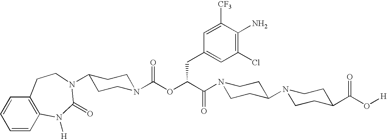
N1(C(C(OC(N2CCC(N3C(=O)N([H])C4=C(C=CC=C4)CC3)CC2)=O)CC2=CC(Cl)=C(N)C([CF3])=C2)=O)CCC(N2CCC(C(O[H])=O)CC2)CC1
